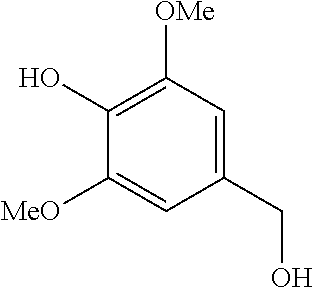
C1(O)=C([OMe])C=C(CO)C=C1[MeO]
